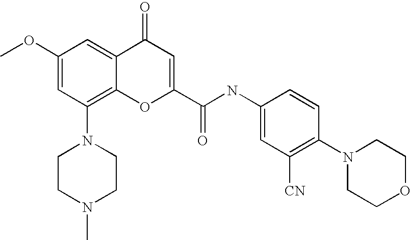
C1(OC)=CC(N2CCN(C)CC2)=C2C(=C1)C(=O)C=C(C(=O)NC1=CC([CN])=C(N3CCOCC3)C=C1)O2
